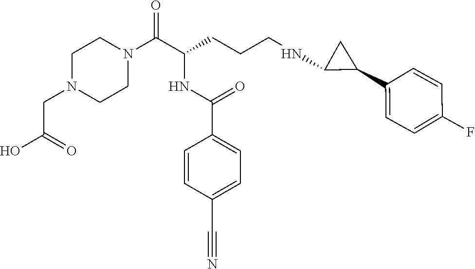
C1N(CC(O)=O)CCN(C(C(CCCNC2C(C3=CC=C(F)C=C3)C2)NC(C2=CC=C(C#N)C=C2)=O)=O)C1
